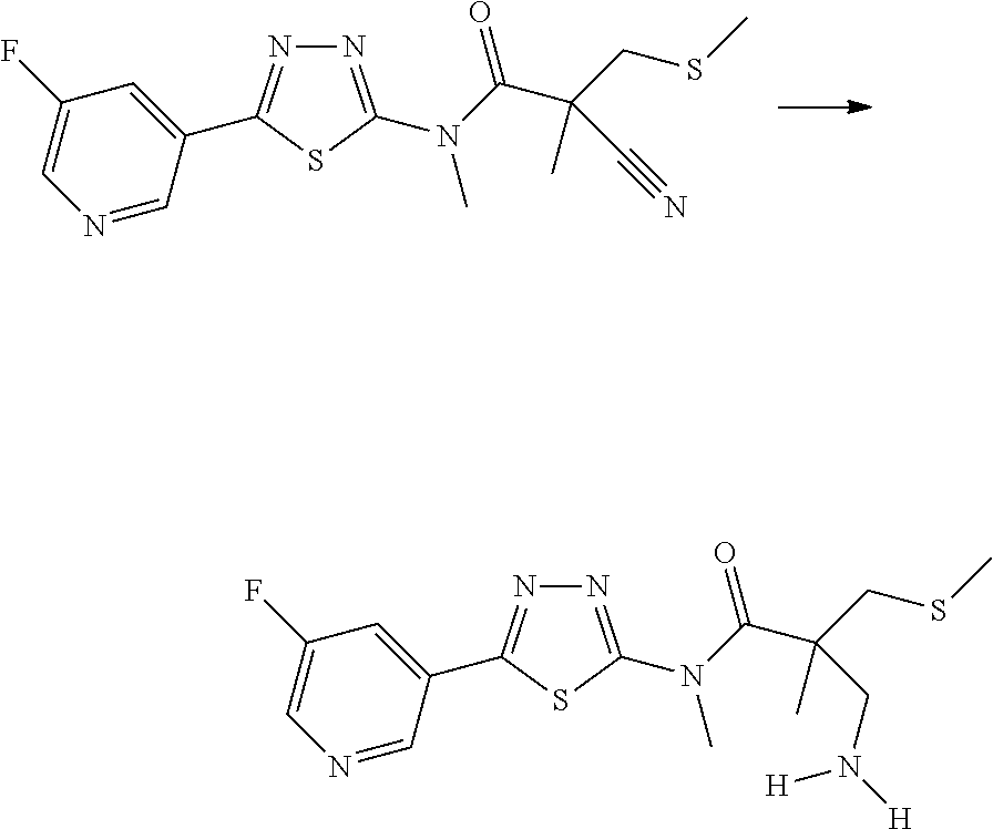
N1=C(N(C(C(CSC)(C)C#N)=O)C)SC(C2=CC(F)=CN=C2)=N1.N1=C(N(C(C(CSC)(C)CN([H])[H])=O)C)SC(C2=CC(F)=CN=C2)=N1
